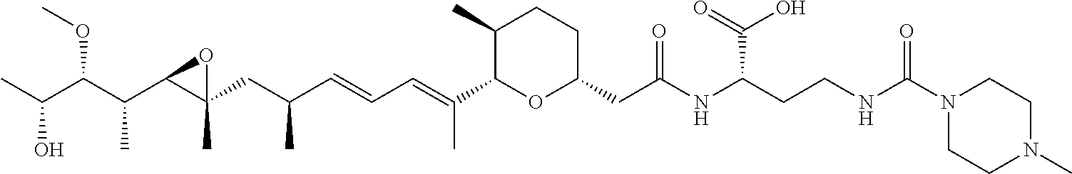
C1(C)C(C(=CC=CC(CC2(C)C(C(C(C(C)O)OC)C)O2)C)C)OC(CC(NC(CCNC(N2CCN(C)CC2)=O)C(O)=O)=O)CC1
